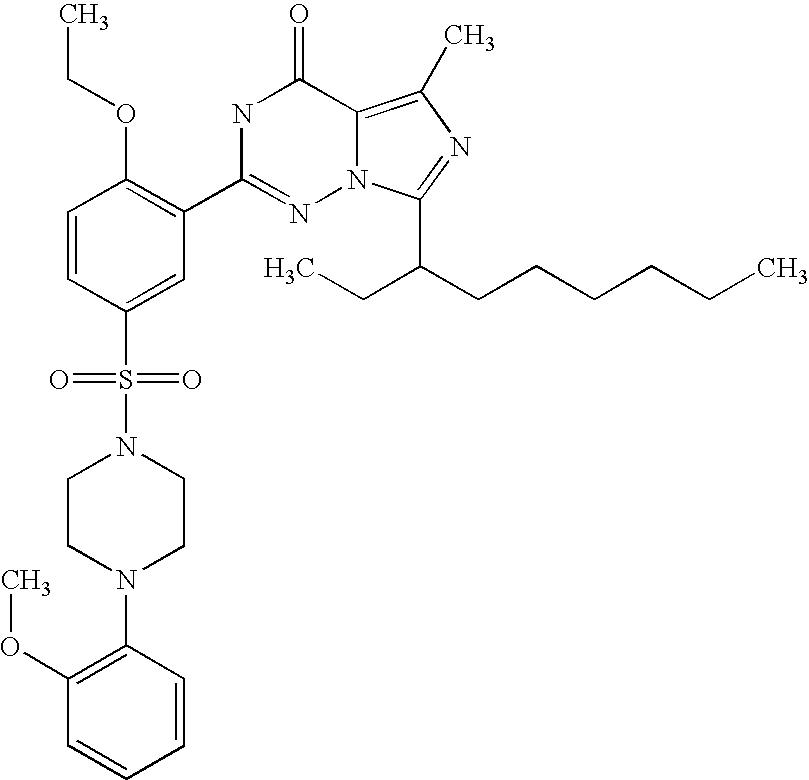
C1=CC(S(N2CCN(C3=C(OC)C=CC=C3)CC2)(=O)=O)=CC(C2=NN3C(=C(C)N=C3C(CCCCCC)CC)C(=O)N2)=C1OCC
